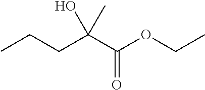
CCCC(C(OCC)=O)(C)O
